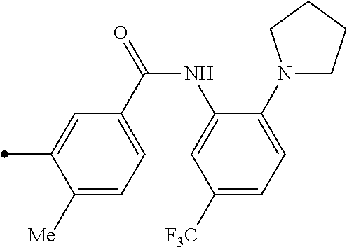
C1([Me])=CC=C(C(=O)NC2=CC([F3C])=CC=C2N2CCCC2)C=C1C
